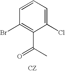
C1=CC=C(Cl)C(C(C)=O)=C1Br.[CZ]
